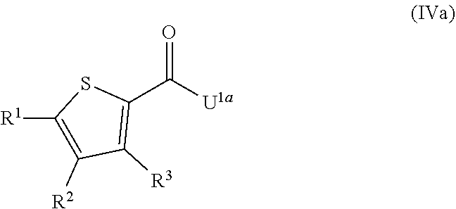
C1([R1])=C([R2])C([R3])=C(C(=O)[U1a])S1
